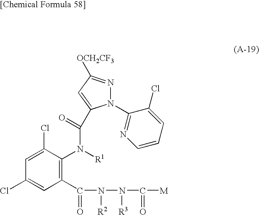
C1(C(N(N(C([M])=O)[R3])[R2])=O)=C(N([R1])C(C2=CC([OCH2CF3])=NN2C2=NC=CC=C2Cl)=O)C(Cl)=CC(Cl)=C1
